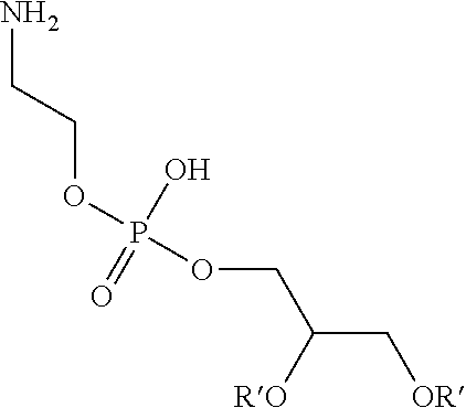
NCCOP(OCC([RO])C[OR])(O)=O
